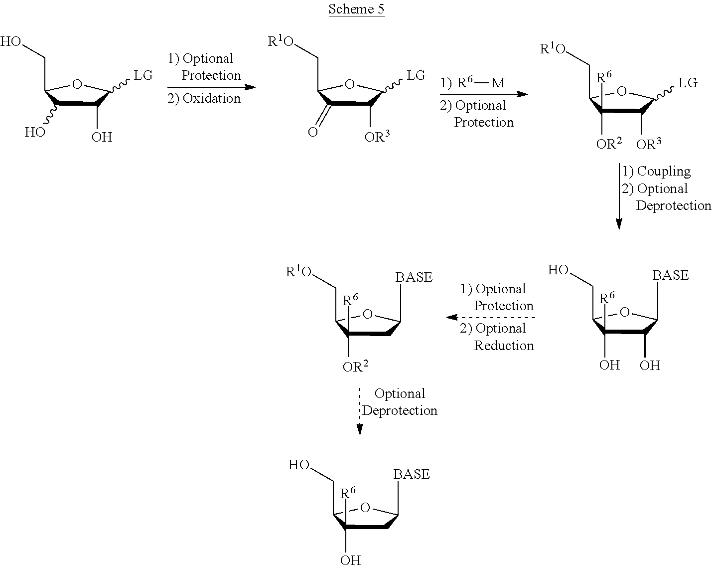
[R6][M].C1(O)C(O)C(CO)OC1[LG].C1([OR3])C(=O)C(C[R1O])OC1[LG].C1([OR3])C([OR2])([R6])C(C[R1O])OC1[LG].C1(O)C(O)([R6])C(CO)OC1[BASE].C1C([OR2])([R6])C(C[R1O])OC1[BASE].C1C(O)([R6])C(CO)OC1[BASE]
